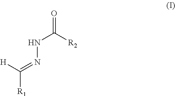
[H]C(=NNC(=O)[R2])[R1]
